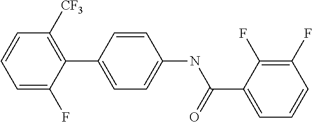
C1=C(F)C(C2=CC=C(NC(C3=CC=CC(F)=C3F)=O)C=C2)=C([CF3])C=C1
